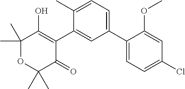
C1(C2=CC=C(C)C(C3=C(O)C(C)(C)OC(C)(C)C3=O)=C2)=CC=C(Cl)C=C1OC
